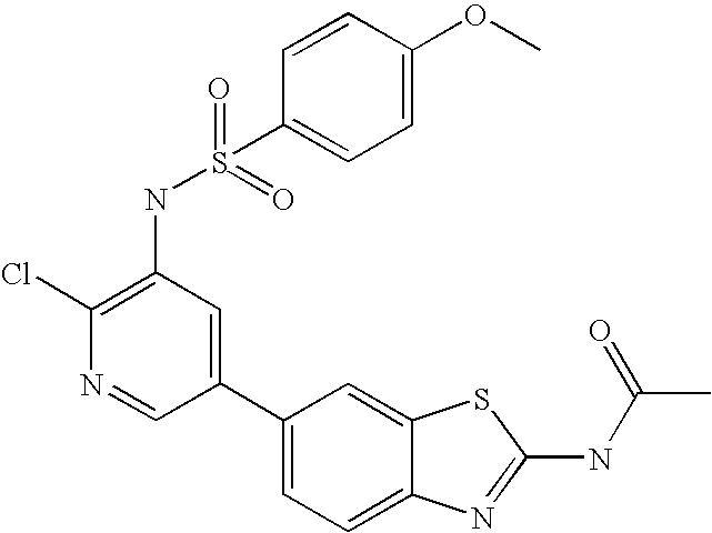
C1(C2=CC(NS(C3=CC=C(OC)C=C3)(=O)=O)=C(Cl)N=C2)=CC=C2C(=C1)SC(NC(C)=O)=N2
